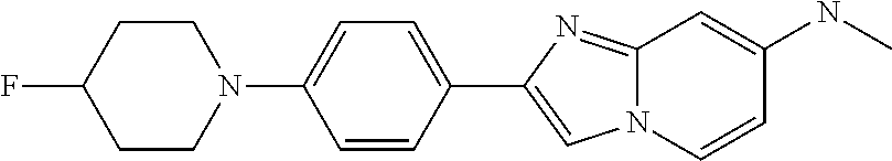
C1=CN2C(=NC(C3=CC=C(N4CCC(F)CC4)C=C3)=C2)C=C1NC
